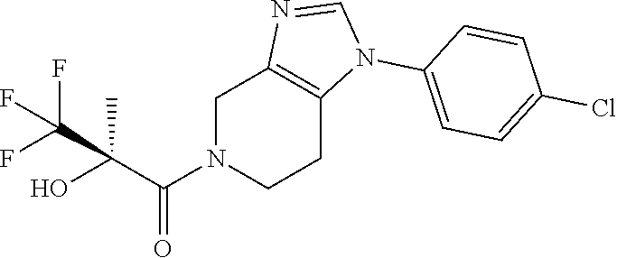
C1N(C(C(O)(C)C(F)(F)F)=O)CCC2=C1N=CN2C1=CC=C(Cl)C=C1
